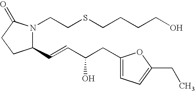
C1(C=CC(CC2=CC=C(CC)O2)O)N(CCSCCCCO)C(=O)CC1
